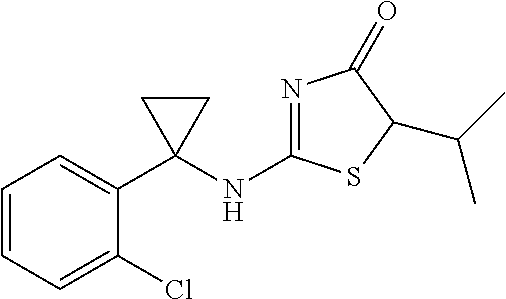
N1=C(NC2(C3=CC=CC=C3Cl)CC2)SC(C(C)C)C1=O
